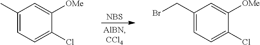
[NBS].C1(C)=CC=C(Cl)C([OMe])=C1.C1(CBr)=CC=C(Cl)C([OMe])=C1
